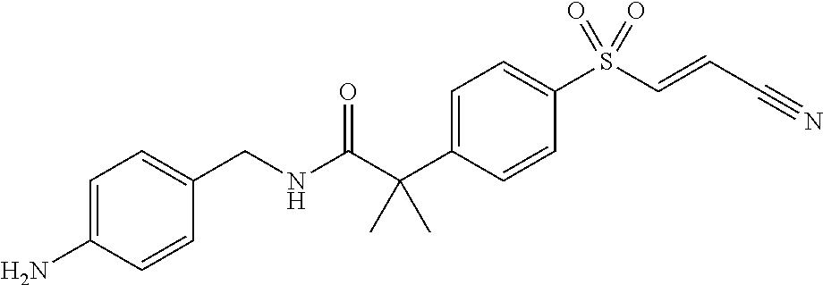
C1=C(C(C(NCC2=CC=C(N)C=C2)=O)(C)C)C=CC(S(C=CC#N)(=O)=O)=C1
